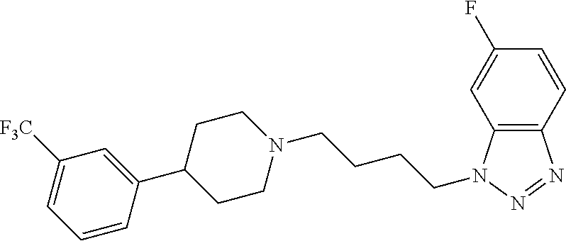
C12=C(N(CCCCN3CCC(C4=CC([F3C])=CC=C4)CC3)N=N1)C=C(F)C=C2
